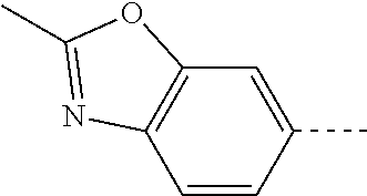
C1=CC(C)=CC2=C1N=C(C)O2
